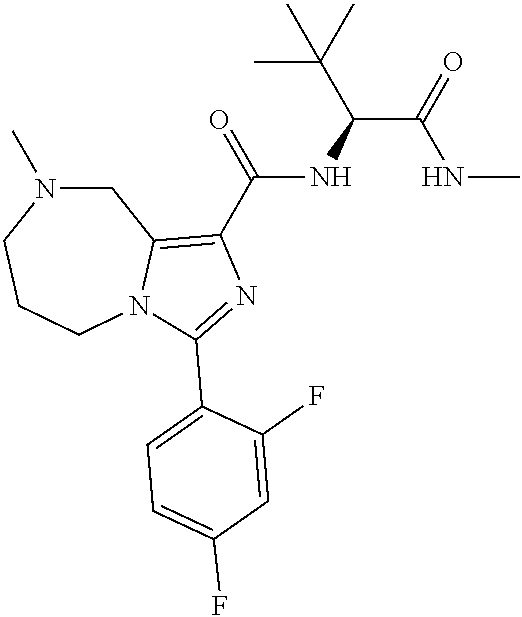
C1N(C)CCCN2C1=C(C(=O)NC(C(=O)NC)C(C)(C)C)N=C2C1=CC=C(F)C=C1F
